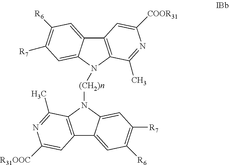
C12=C(N([(CH2)n]N3C4=C(C5=CC([R6])=C([R7])C=C35)C=C([R31OOC])N=C4C)C3=CC([R7])=C([R6])C=C13)C(C)=NC([COOR31])=C2
